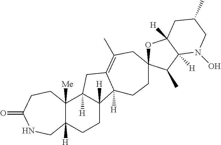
C12([H])C([Me])(C3([H])C([H])(CC1)C1([H])C(=C(C)CC4(CC1)OC1([H])C([H])(C4C)N(O)CC(C)C1)C3)CCC(=O)NC2
